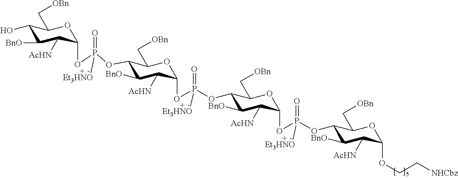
C1(O)C([BnO])C([AcHN])C(OP(OC2C([BnO])C([AcHN])C(OP(OC3C([BnO])C([AcHN])C(OP(OC4C([BnO])C([AcHN])C(OCC[NHCbz])OC4C[OBn])(=O)[Et3HNO])OC3C[OBn])(=O)[Et3HNO])OC2C[OBn])(=O)[Et3HNO])OC1C[OBn]
